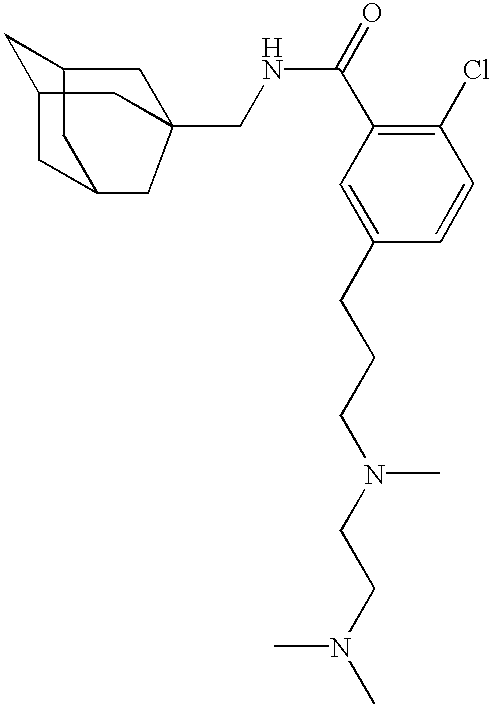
C1=C(CCCN(CCN(C)C)C)C=CC(Cl)=C1C(NCC12CC3CC4CC(CC34C1)C2)=O
